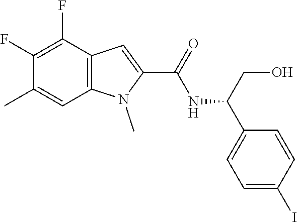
C12=C(N(C)C(C(=O)NC(C3=CC=C(I)C=C3)CO)=C1)C=C(C)C(F)=C2F
